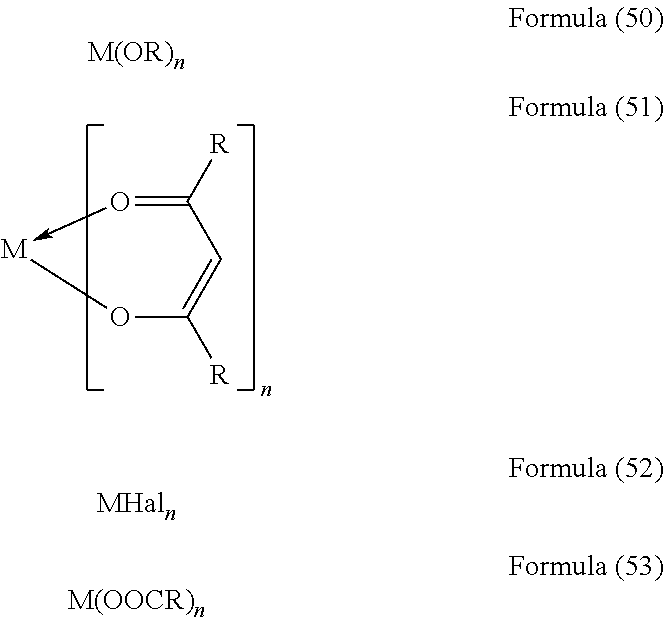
C1([R])=O->[M]OC([R])=C1
